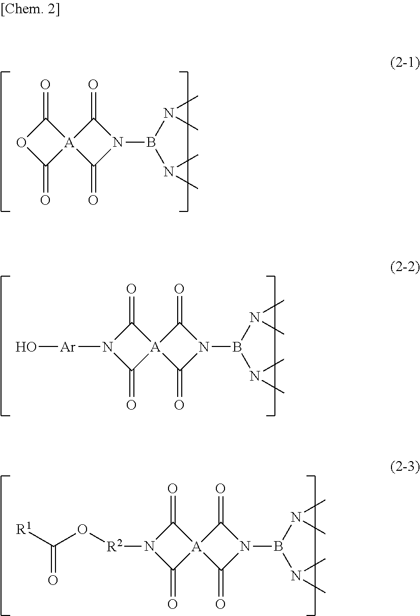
[Ar](O)N1C(=O)[A]2(C1=O)C(=O)N(B(N(C)C)N(C)C)C2=O.C1(=O)[A]2(C(=O)N1[R2]OC(=O)[R1])C(=O)N(B(N(C)C)N(C)C)C2=O.O1C(=O)[A]2(C1=O)C(=O)N(B(N(C)C)N(C)C)C2=O
